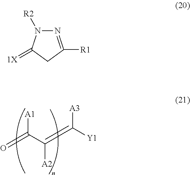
[A1]C(C(=C([Y1])[A3])[A2])=O.N1=C([R1])CC(=[1X])N1[R2]
